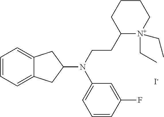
C1=CC=C2C(=C1)CC(N(CCC1[N+](CC)(CC)CCCC1)C1=CC=CC(F)=C1)C2.[I-]
